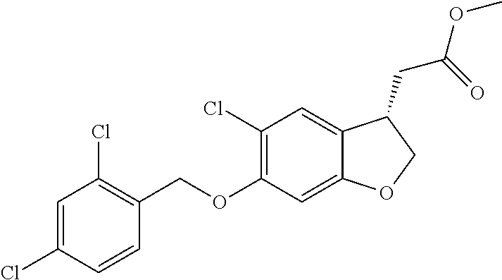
C1=C(Cl)C=CC(COC2=C(Cl)C=C3C(=C2)OCC3CC(=O)OC)=C1Cl
